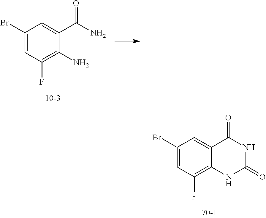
C1(Br)=CC(F)=C(N)C(C(N)=O)=C1.C1(Br)=CC(F)=C2C(=C1)C(=O)NC(=O)N2
